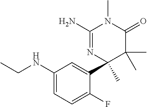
C1(N)=NC(C2=CC(NCC)=CC=C2F)(C)C(C)(C)C(=O)N1C
